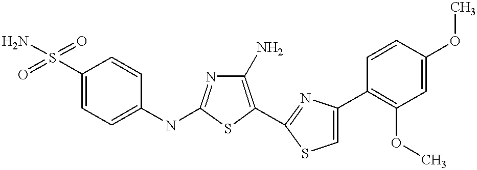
C1(S(=O)(=O)N)=CC=C(NC2=NC(N)=C(C3=NC(C4=C(OC)C=C(OC)C=C4)=CS3)S2)C=C1
